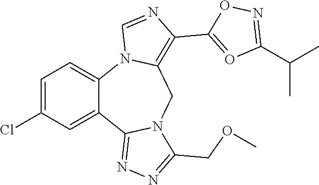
C1=C(Cl)C=C2C(=C1)N1C(=C(C3=OC(C(C)C)=NO3)N=C1)CN1C2=NN=C1COC
